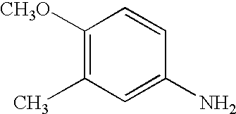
C1([CH3O])=C(C)C=C(N)C=C1
